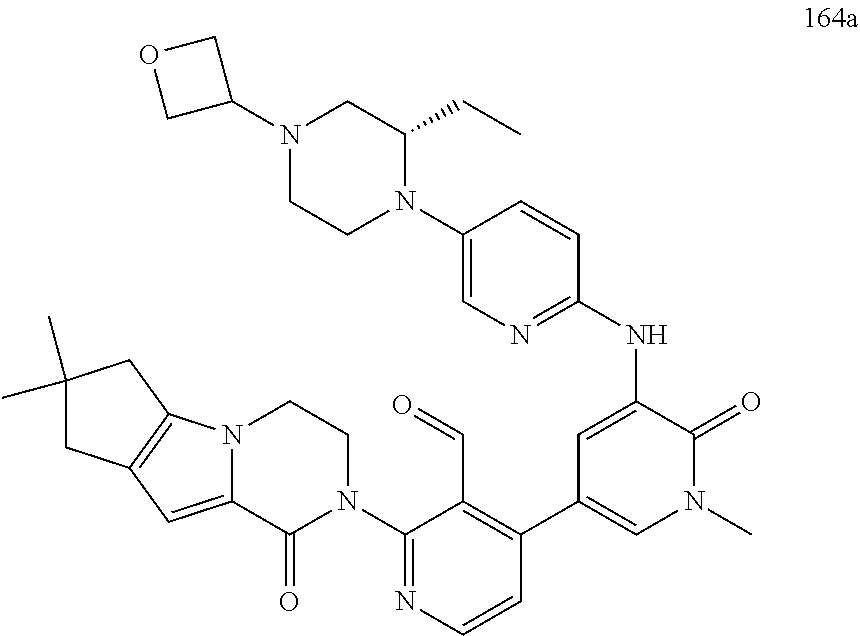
N(C1=CC(C2=C(C=O)C(N3CCN4C(=CC5=C4CC(C)(C)C5)C3=O)=NC=C2)=CN(C)C1=O)C1=NC=C(N2C(CC)CN(C3COC3)CC2)C=C1
